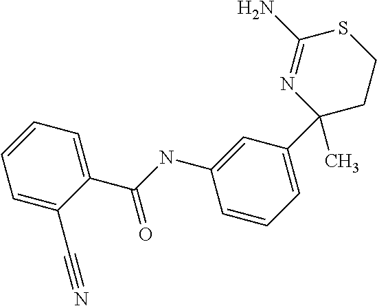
C1(C(NC2=CC(C3(C)CCSC(N)=N3)=CC=C2)=O)=CC=CC=C1C#N
